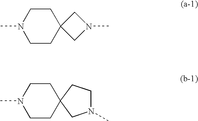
CN1CCC2(CC1)CN(C)C2.CN1CCC2(CC1)CN(C)CC2
